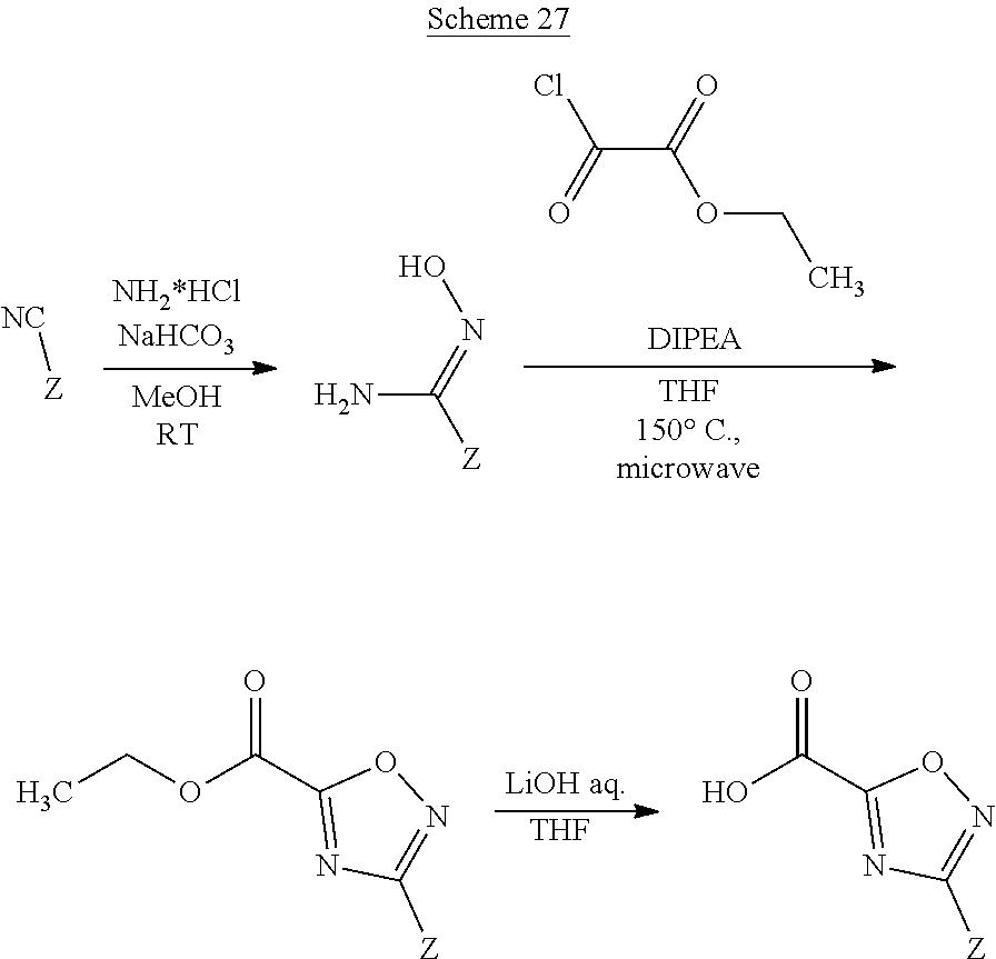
ClC(C(OCC)=O)=O.[NC][Z].NC(=NO)[Z].[THF].CCOC(C1=NC([Z])=NO1)=O.OC(C1=NC([Z])=NO1)=O
